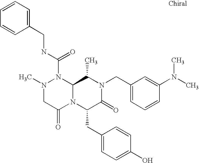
N(C(N1N(C)CC(=O)N2C1C(C)N(CC1=CC=CC(N(C)C)=C1)C(=O)C2CC1=CC=C(O)C=C1)=O)CC1=CC=CC=C1
